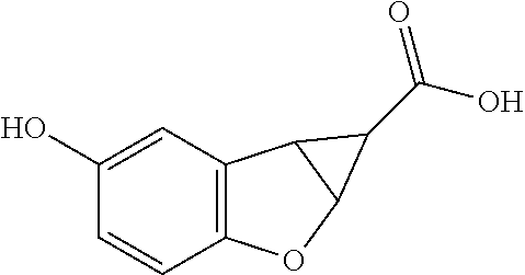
C12=C(C=C(O)C=C1)C1C(O2)C1C(O)=O
